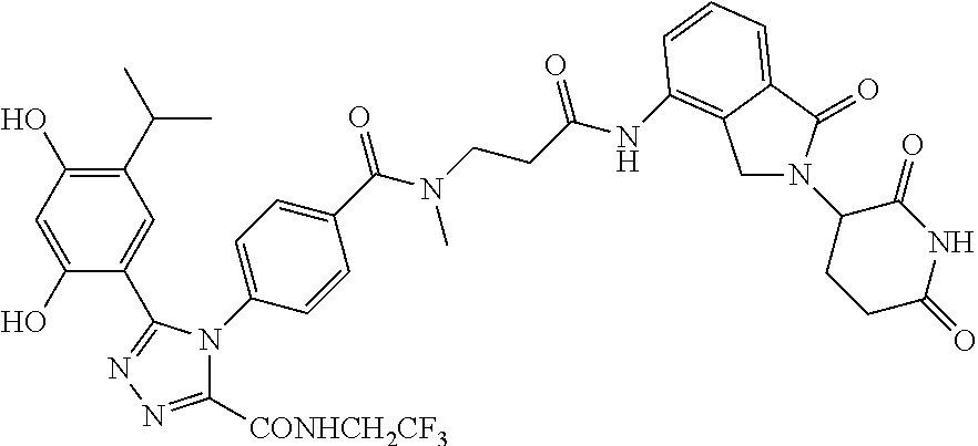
C(C(NC1=C2CN(C3CCC(=O)NC3=O)C(=O)C2=CC=C1)=O)CN(C(=O)C1=CC=C(N2C([CONHCH2CF3])=NN=C2C2=CC(C(C)C)=C(O)C=C2O)C=C1)C
